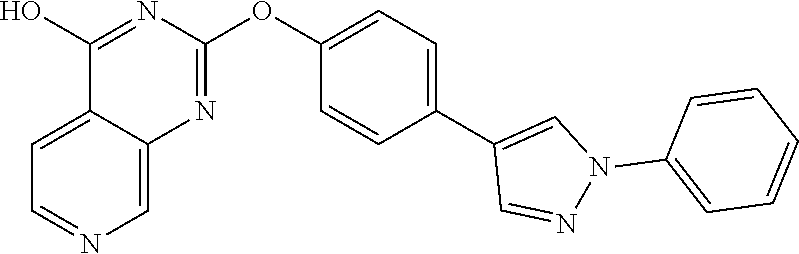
C12=CC=NC=C1N=C(OC1=CC=C(C3=CN(C4=CC=CC=C4)N=C3)C=C1)N=C2O
